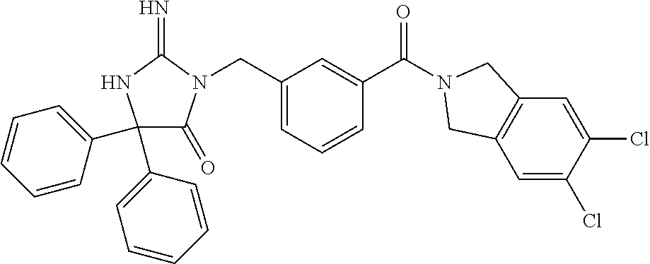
C1(C2=CC=CC=C2)(C2=CC=CC=C2)C(=O)N(CC2=CC=CC(C(=O)N3CC4=C(C=C(Cl)C(Cl)=C4)C3)=C2)C(=N)N1
